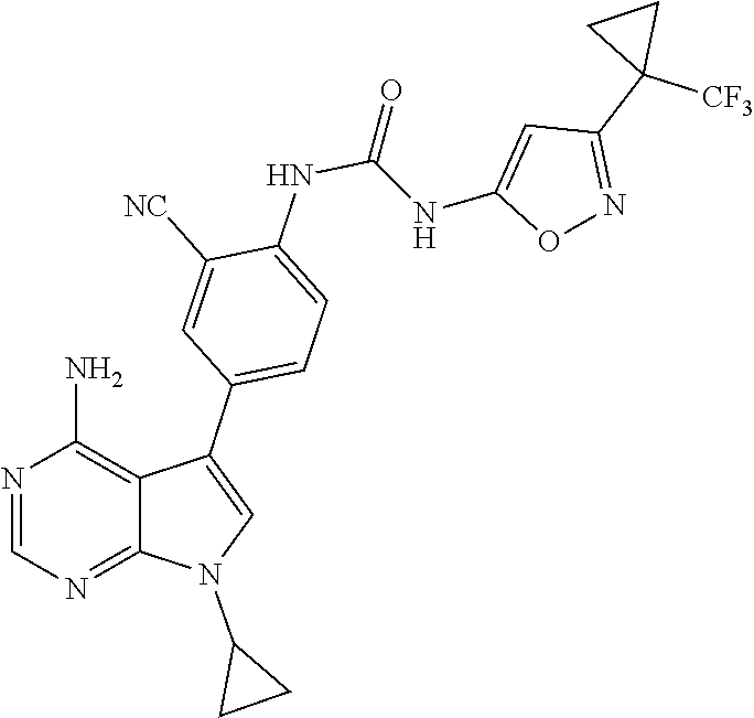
N1=CN=C2C(=C1N)C(C1=CC=C(NC(=O)NC3=CC(C4([CF3])CC4)=NO3)C([NC])=C1)=CN2C1CC1
